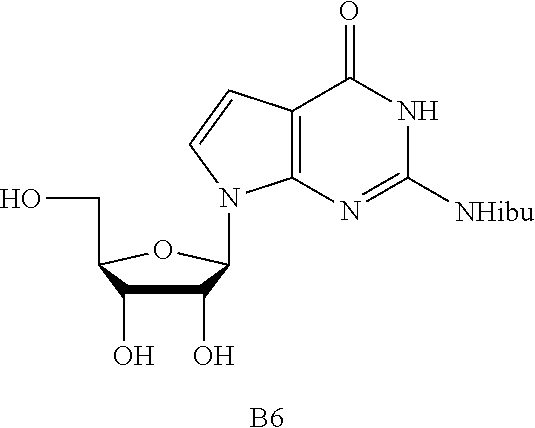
C1(O)C(O)C(CO)OC1N1C2=C(C(=O)NC([NHibu])=N2)C=C1.[B6]
